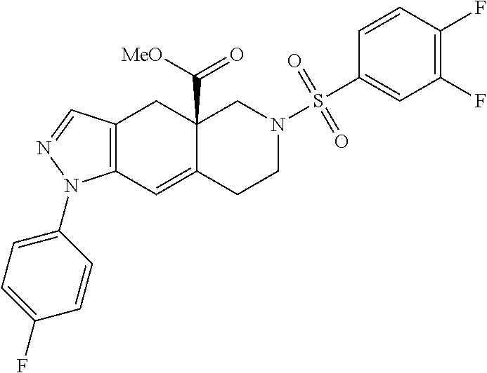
C12=C(C=C3C(C([MeO])=O)(C1)CN(S(C1=CC(F)=C(F)C=C1)(=O)=O)CC3)N(C1=CC=C(F)C=C1)N=C2
